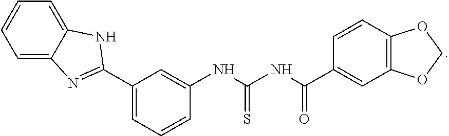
C1(C2=NC3=CC=CC=C3N2)=CC=CC(NC(NC(=O)C2=CC3=C(C=C2)OCO3)=S)=C1
